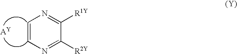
C1=CN=C([R2Y])C([R1Y])=N1
